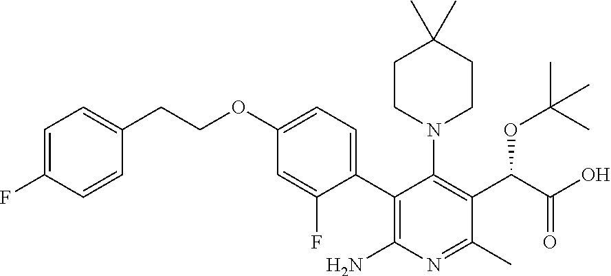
C1=C(F)C=CC(CCOC2=CC=C(C3=C(N)N=C(C)C(C(OC(C)(C)C)C(O)=O)=C3N3CCC(C)(C)CC3)C(F)=C2)=C1
